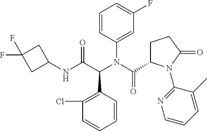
C1=CC(C(C(NC2CC(F)(F)C2)=O)N(C(C2CCC(=O)N2C2=NC=CC=C2C)=O)C2=CC(F)=CC=C2)=C(Cl)C=C1
